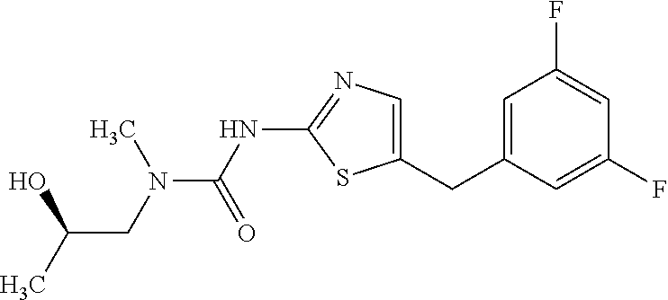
C1=C(CC2=CN=C(NC(=O)N(C)CC(C)O)S2)C=C(F)C=C1F
